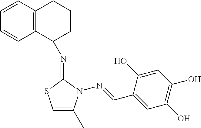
C1=CC2=C(C=C1)C(N=C1N(N=CC3=CC(O)=C(O)C=C3O)C(C)=CS1)CCC2
